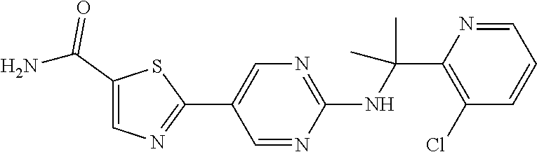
C1(C2=CN=C(NC(C)(C)C3=C(Cl)C=CC=N3)N=C2)=NC=C(C(N)=O)S1
